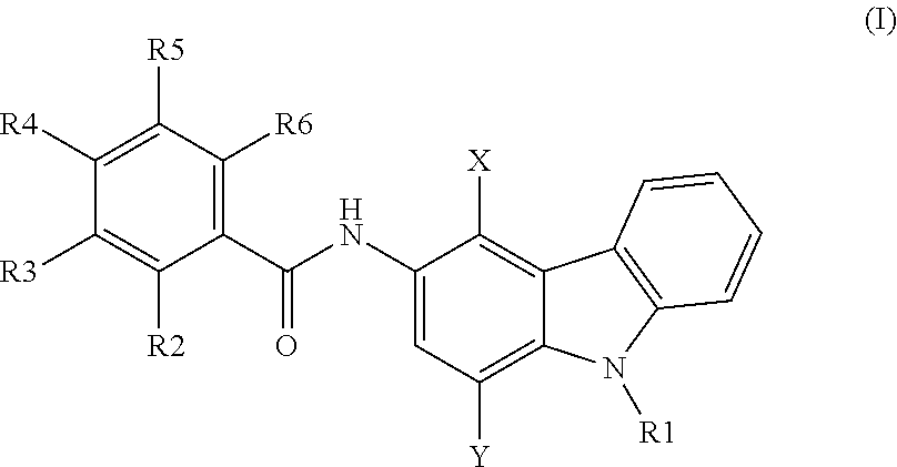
C1(C(=O)NC2=CC([Y])=C3C(=C2[X])C2=C(N3[R1])C=CC=C2)=C([R6])C([R5])=C([R4])C([R3])=C1[R2]
